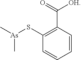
C[As](SC1=C(C(=O)[OH])C=CC=C1)C
